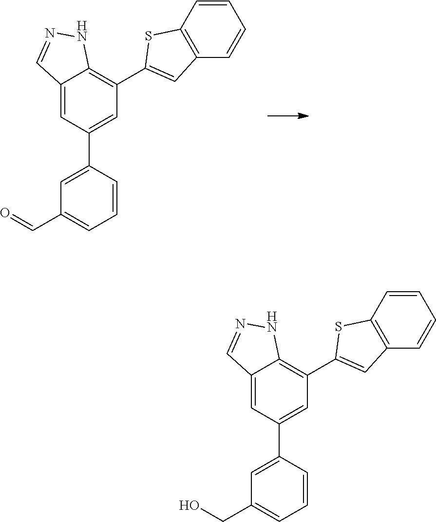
C12=CC(C3=CC(C=O)=CC=C3)=CC(C3=CC4=C(C=CC=C4)S3)=C1NN=C2.C12=CC(C3=CC(CO)=CC=C3)=CC(C3=CC4=C(C=CC=C4)S3)=C1NN=C2
